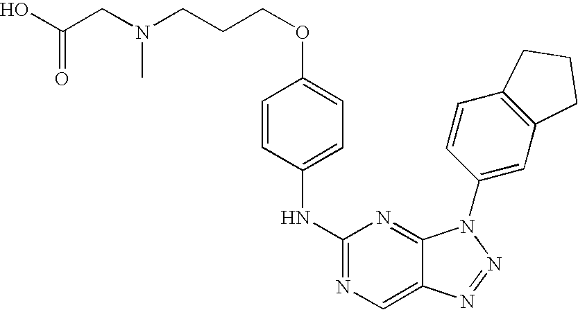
N(C1=NC=C2C(=N1)N(C1=CC3=C(C=C1)CCC3)N=N2)C1=CC=C(OCCCN(CC(O)=O)C)C=C1
